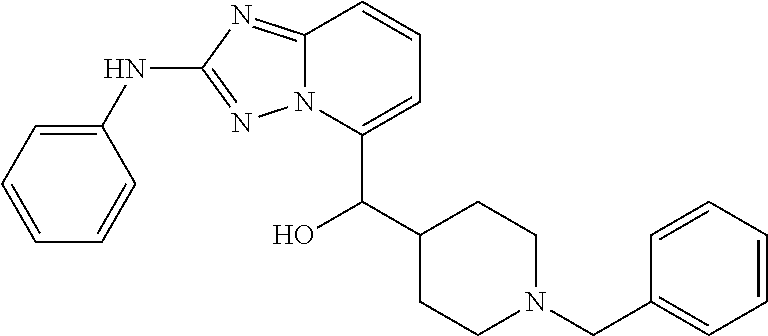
C1=CC=C(NC2=NN3C(=N2)C=CC=C3C(C2CCN(CC3=CC=CC=C3)CC2)O)C=C1
